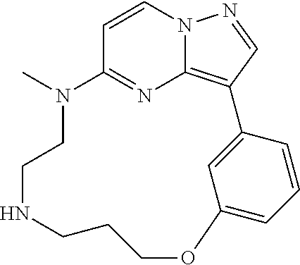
C1=CC2=NC3=C(C=NN13)C1=CC(=CC=C1)OCCCNCCN2C
